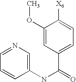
C1=NC=C(NC(C2=CC=C([X6])C(OC)=C2)=O)C=C1
